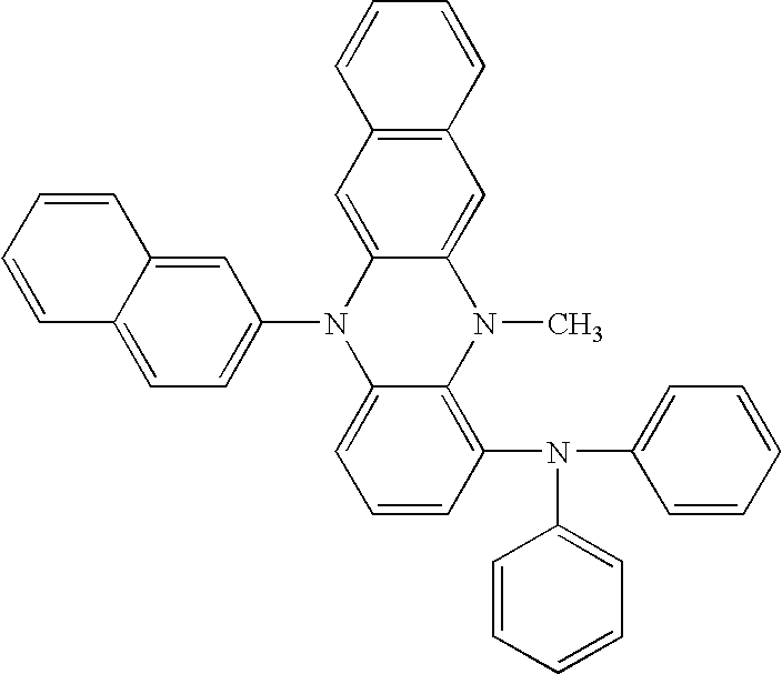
C1(N2C3=CC=CC(N(C4=CC=CC=C4)C4=CC=CC=C4)=C3N(C)C3=CC4=C(C=C23)C=CC=C4)=CC=C2C(=C1)C=CC=C2
